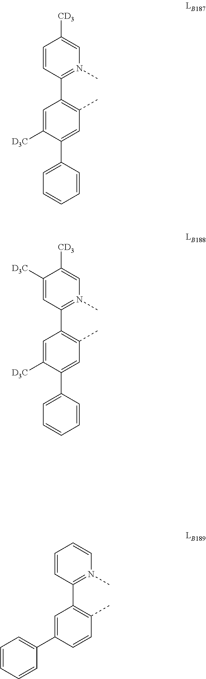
C1=CC(C2=C(C)C=C(C3=CC=CC=C3)C([D3C])=C2)=N(C)C=C1[CD3].C1([D3C])=CC(C2=C(C)C=C(C3=CC=CC=C3)C([D3C])=C2)=N(C)C=C1[CD3].C1=CC(C2=C(C)C=CC(C3=CC=CC=C3)=C2)=N(C)C=C1
